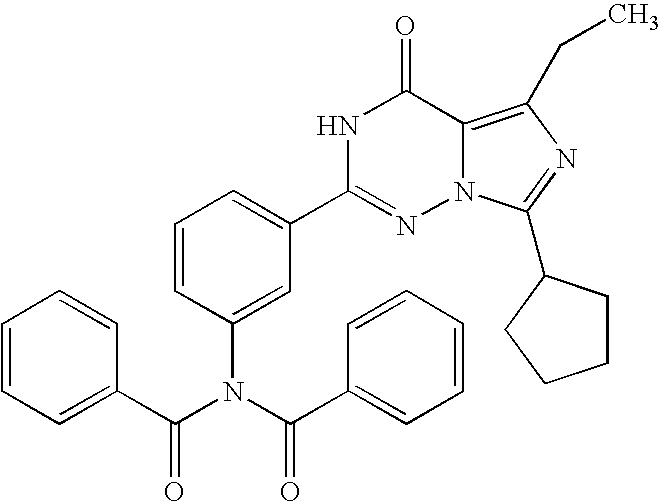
C1(C2=CC=CC(N(C(=O)C3=CC=CC=C3)C(C3=CC=CC=C3)=O)=C2)=NN2C(=C(CC)N=C2C2CCCC2)C(=O)N1
